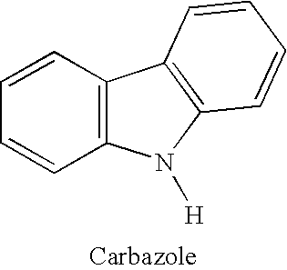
C1=CC2=C(C=C1)N([H])C1=C2C=CC=C1
